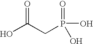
OC(CP(=O)(O)O)=O
